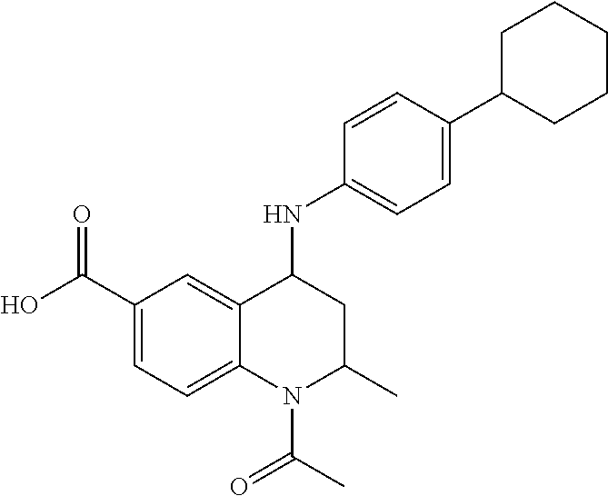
C1=C2C(=CC=C1C(O)=O)N(C(C)=O)C(C)CC2NC1=CC=C(C2CCCCC2)C=C1
